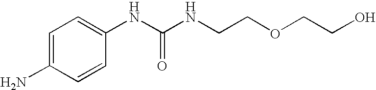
C1=C(N)C=CC(NC(NCCOCCO)=O)=C1
